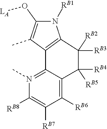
[RB2]C1([RB3])C2=C(C(C)=C(O[LA])N2[RB1])C2=N(C)C([RB8])=C([RB7])C([RB6])=C2C1([RB5])[RB4]
